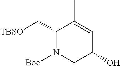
C1(C[TBSO])N([Boc])CC(O)C=C1C
